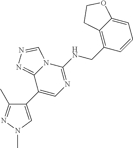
C1(C2=CN=C(NCC3=C4C(=CC=C3)OCC4)N3C2=NN=C3)=CN(C)N=C1C
